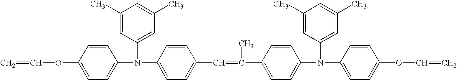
C=COC1=CC=C(N(C2=CC(C)=CC(C)=C2)C2=CC=C(C=C(C)C3=CC=C(N(C4=CC=C(OC=C)C=C4)C4=CC(C)=CC(C)=C4)C=C3)C=C2)C=C1
